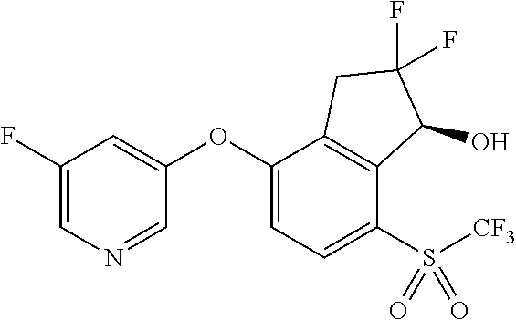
C1(F)=CN=CC(OC2=CC=C(S([CF3])(=O)=O)C3=C2CC(F)(F)C3O)=C1
